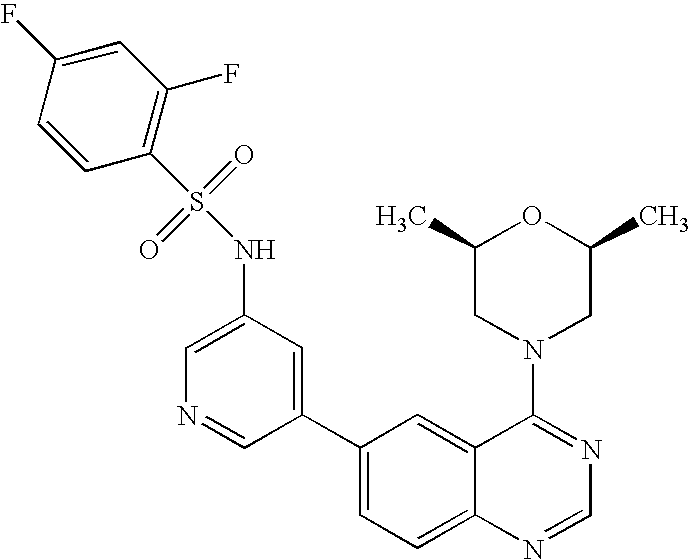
C1=C(NS(=O)(=O)C2=C(F)C=C(F)C=C2)C=C(C2=CC=C3C(=C2)C(N2CC(C)OC(C)C2)=NC=N3)C=N1
